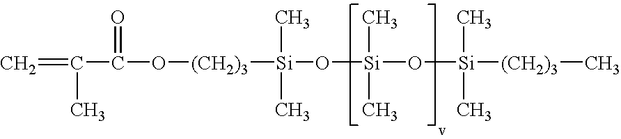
C=C(C(O[(CH2)3][Si](C)(C)O[Si](O[Si]([(CH2)3]C)(C)C)(C)C)=O)C
